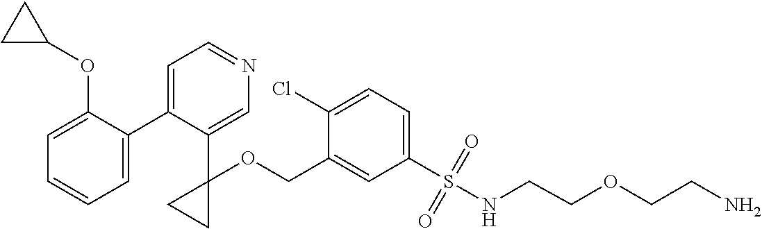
C1=C(C2=CC=NC=C2C2(OCC3=CC(S(NCCOCCN)(=O)=O)=CC=C3Cl)CC2)C(OC2CC2)=CC=C1
